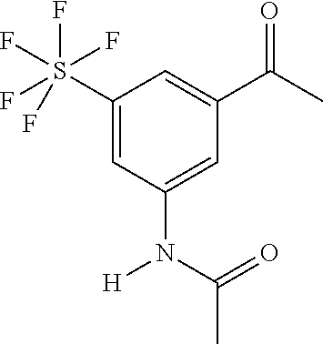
C1(S(F)(F)(F)(F)F)=CC(N([H])C(C)=O)=CC(C(C)=O)=C1
